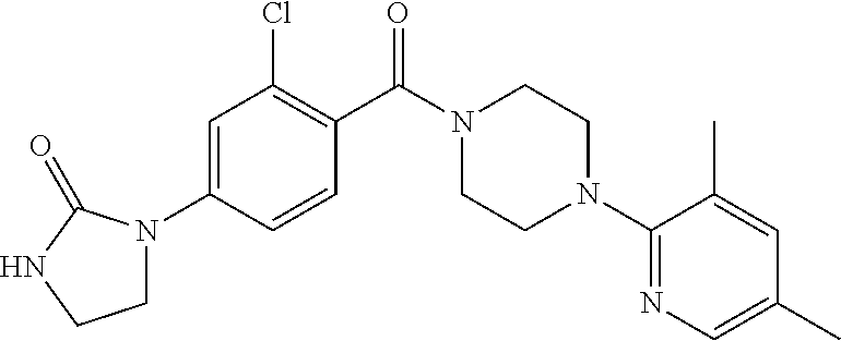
C1=C(N2CCNC2=O)C=CC(C(N2CCN(C3=NC=C(C)C=C3C)CC2)=O)=C1Cl
